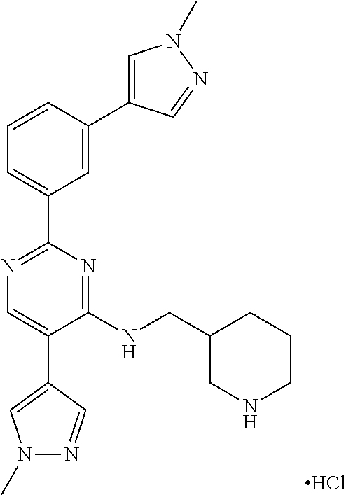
N1=C(C2=CC=CC(C3=CN(C)N=C3)=C2)N=C(NCC2CNCCC2)C(C2=CN(C)N=C2)=C1.Cl
